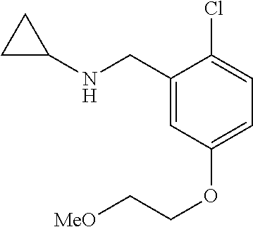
C1(CNC2CC2)=CC(OCC[MeO])=CC=C1Cl
